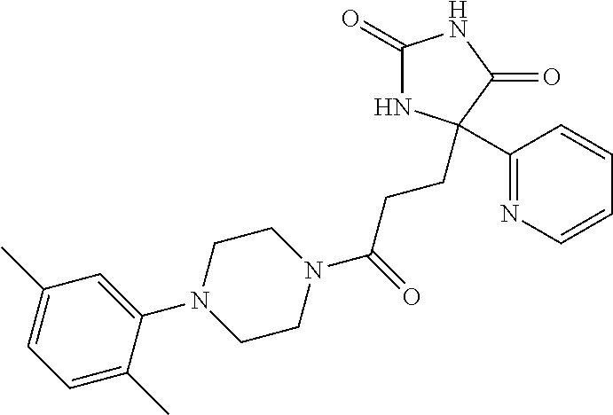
C1(=O)NC(C2=NC=CC=C2)(CCC(N2CCN(C3=CC(C)=CC=C3C)CC2)=O)C(=O)N1
